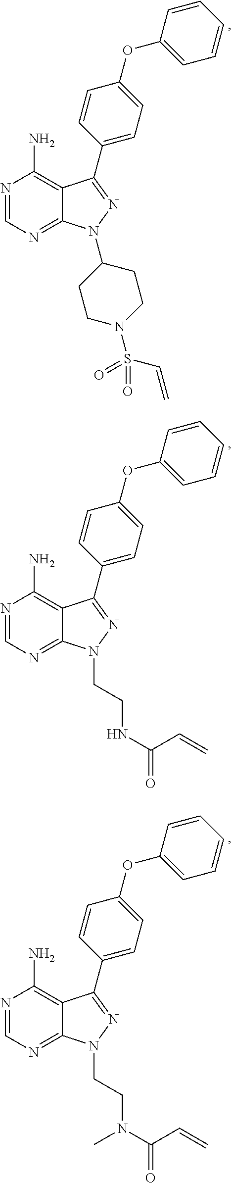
N1=CN=C2C(=C1N)C(C1=CC=C(OC3=CC=CC=C3)C=C1)=NN2CCNC(=O)C=C.N1=CN=C2C(=C1N)C(C1=CC=C(OC3=CC=CC=C3)C=C1)=NN2CCN(C(=O)C=C)C.N1=CN=C2C(=C1N)C(C1=CC=C(OC3=CC=CC=C3)C=C1)=NN2C1CCN(S(=O)(C=C)=O)CC1
